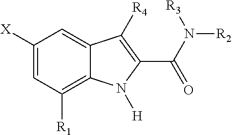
C1([X])=CC([R1])=C2C(=C1)C([R4])=C(C(N([R3])[R2])=O)N2[H]
